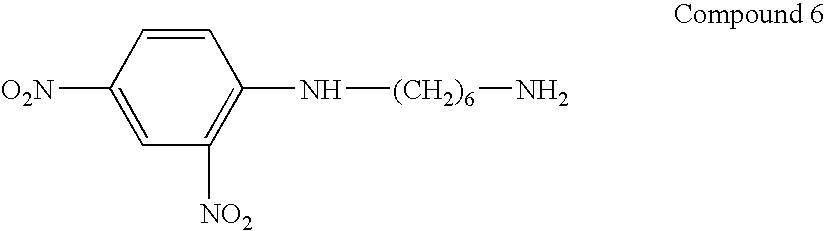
[O2N]C1=CC([NO2])=C(N[(CH2)6]N)C=C1
